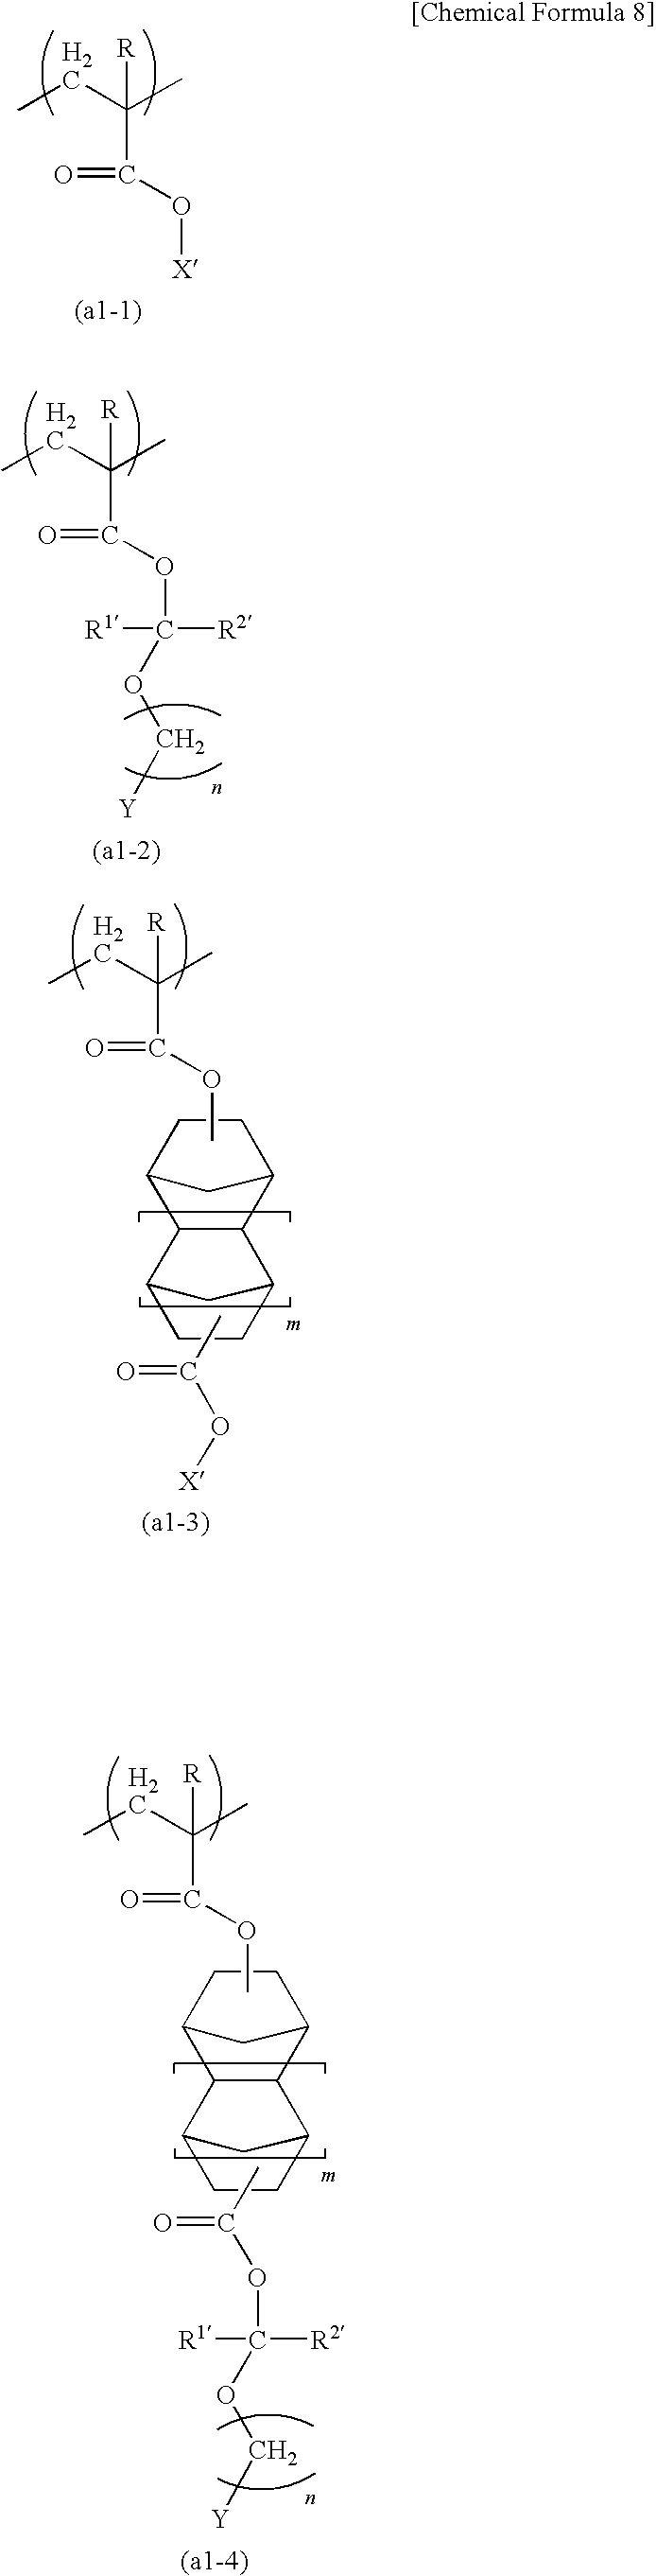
CCC(C)([R])C(O[X])=O.CCC(C)([R])C(OC([R1])([R2])OC[Y])=O.CCC(C)([R])C(=O)OC.C12CC(C3C1C1CC3CC1)CC2.CC(O[X])=O.CCC(C)([R])C(=O)OC.C12CC(C3C1C1CC3CC1)CC2.CC(=O)OC([R1])([R2])OC[Y]
